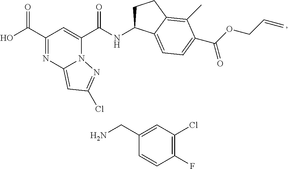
C1(C(O)=O)=NC2=CC(Cl)=NN2C(C(NC2CCC3=C(C)C(C(OCC=C)=O)=CC=C23)=O)=C1.C1(CN)=CC(Cl)=C(F)C=C1
